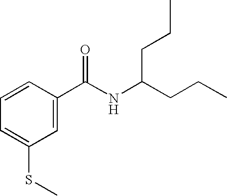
C1=C(C(NC(CCC)CCC)=O)C=CC=C1SC
